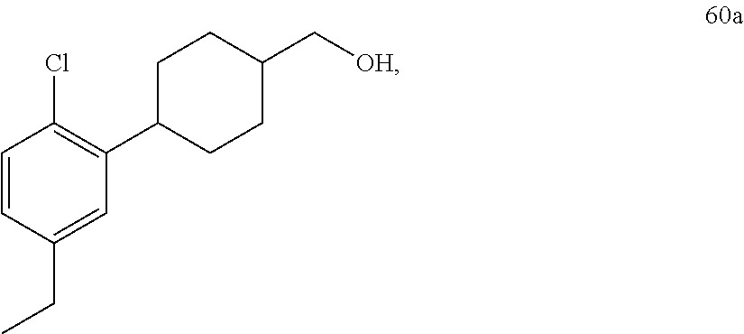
C1=CC(CC)=CC(C2CCC(C[OH])CC2)=C1Cl
